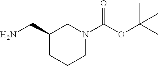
C1(CN)CCCN(C(OC(C)(C)C)=O)C1
